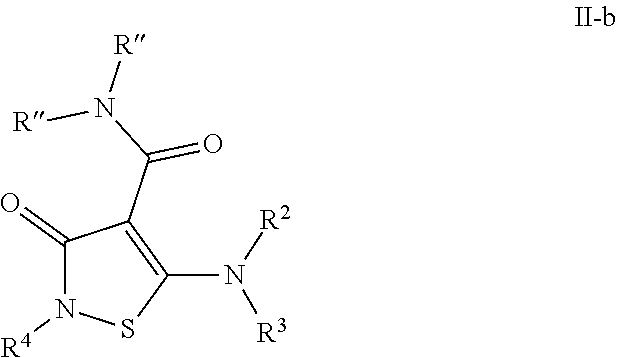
C1(N([R2])[R3])=C(C(=O)N([R])[R])C(=O)N([R4])S1
